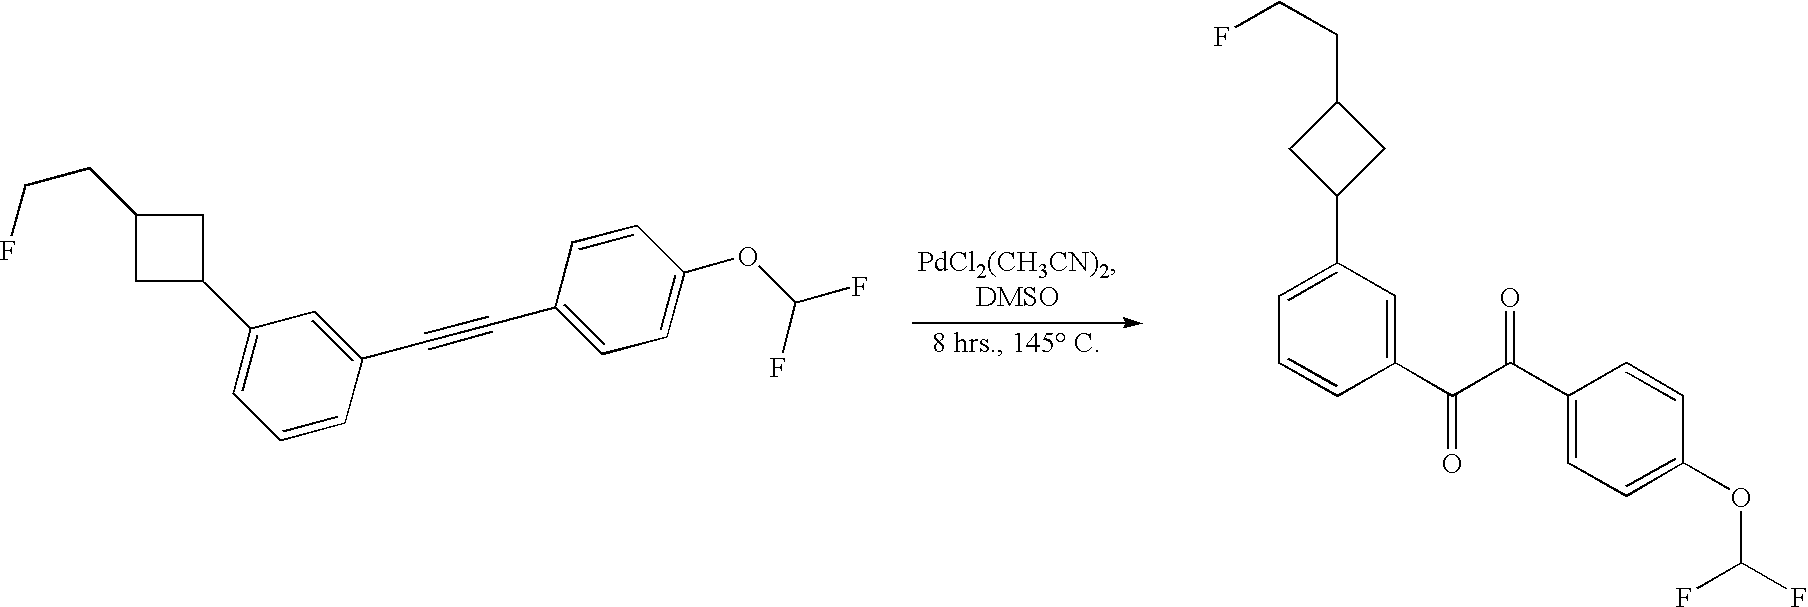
C1=CC(C#CC2=CC=C(OC(F)F)C=C2)=CC(C2CC(CCF)C2)=C1.C1(C(C(C2=CC=C(OC(F)F)C=C2)=O)=O)=CC(C2CC(CCF)C2)=CC=C1
